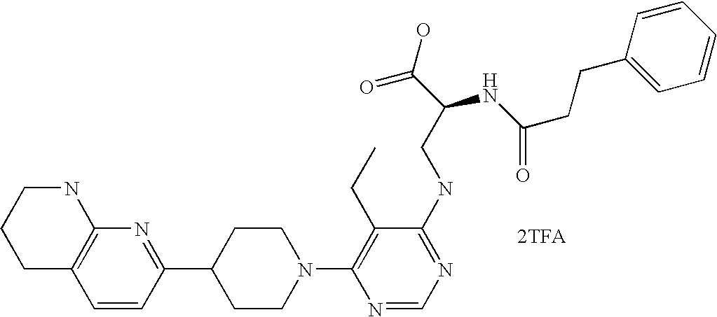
[2TFA].C1=CC(C2CCN(C3=C(CC)C(NCC(C(O)=O)NC(=O)CCC4=CC=CC=C4)=NC=N3)CC2)=NC2=C1CCCN2
